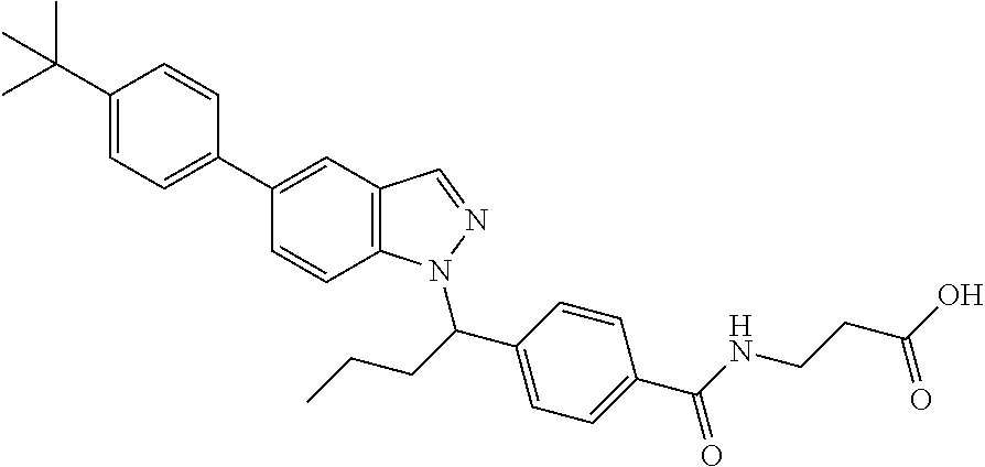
C1(C(C)(C)C)=CC=C(C2=CC3=C(C=C2)N(C(C2=CC=C(C(NCCC(O)=O)=O)C=C2)CCC)N=C3)C=C1
